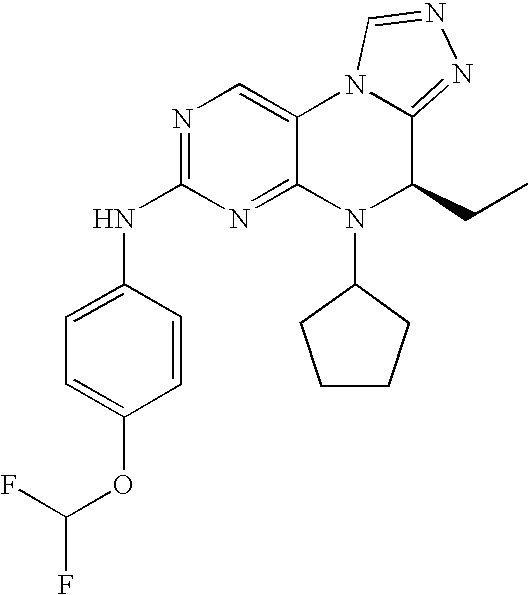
C1=C(OC(F)F)C=CC(NC2=NC=C3C(=N2)N(C2CCCC2)C(CC)C2=NN=CN32)=C1
